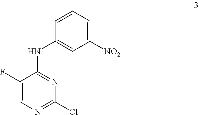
C1(F)=CN=C(Cl)N=C1NC1=CC([NO2])=CC=C1
